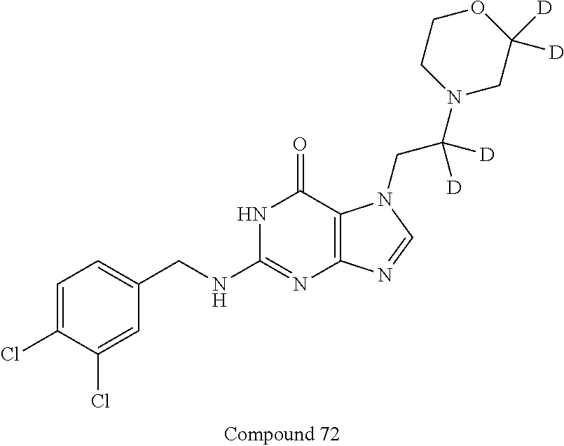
C1=C(Cl)C(Cl)=CC(CNC2=NC3=C(C(=O)N2)N(CC(N2CC([D])([D])OCC2)([D])[D])C=N3)=C1
